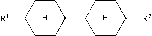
[H].[H].C1([R1])CCC(C2CCC([R2])CC2)CC1
